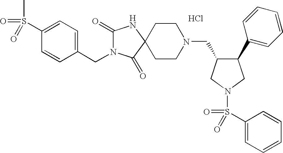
C1(S(C)(=O)=O)=CC=C(CN2C(=O)NC3(C2=O)CCN(CC2C(C4=CC=CC=C4)CN(S(C4=CC=CC=C4)(=O)=O)C2)CC3)C=C1.Cl
